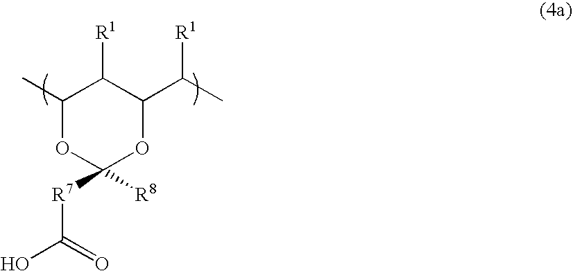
C1(C)OC([R8])([R7]C(O)=O)OC(C(C)[R1])C1[R1]
